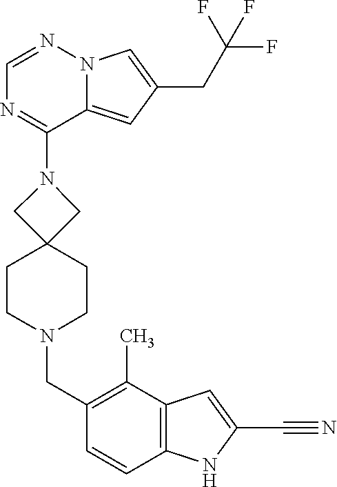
N12C(=CC(CC(F)(F)F)=C1)C(N1CC3(CCN(CC4=C(C)C5=C(C=C4)NC(C#N)=C5)CC3)C1)=NC=N2
